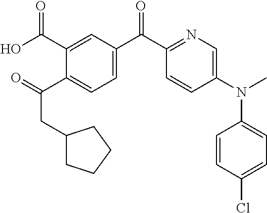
O=C(C1=CC=C(C(C2=NC=C(N(C)C3=CC=C(Cl)C=C3)C=C2)=O)C=C1C(O)=O)CC1CCCC1
